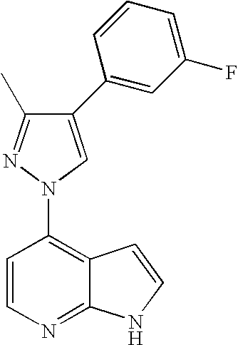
C1=CN=C2C(=C1N1C=C(C3=CC(F)=CC=C3)C(C)=N1)C=CN2
